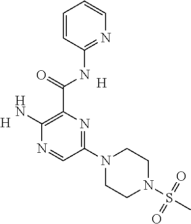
[H].[H].C1(N2CCN(S(=O)(=O)C)CC2)=NC(C(=O)NC2=NC=CC=C2)=C(N)N=C1
